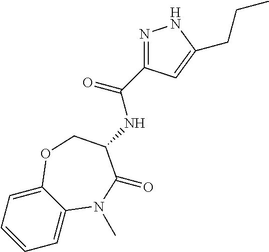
C1=CC=C2C(=C1)N(C)C(=O)C(NC(=O)C1=NNC(CCC)=C1)CO2
